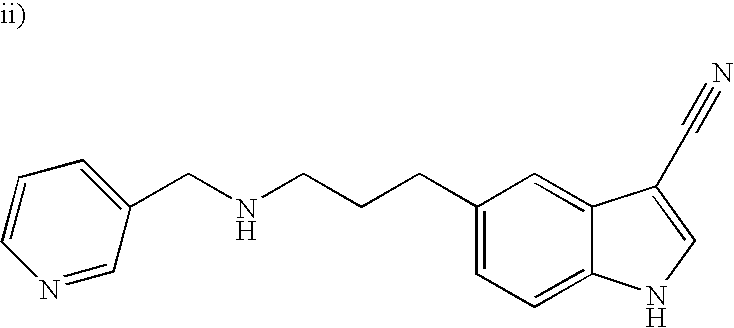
N(CCCC1=CC=C2C(=C1)C(C#N)=CN2)CC1=CC=CN=C1
